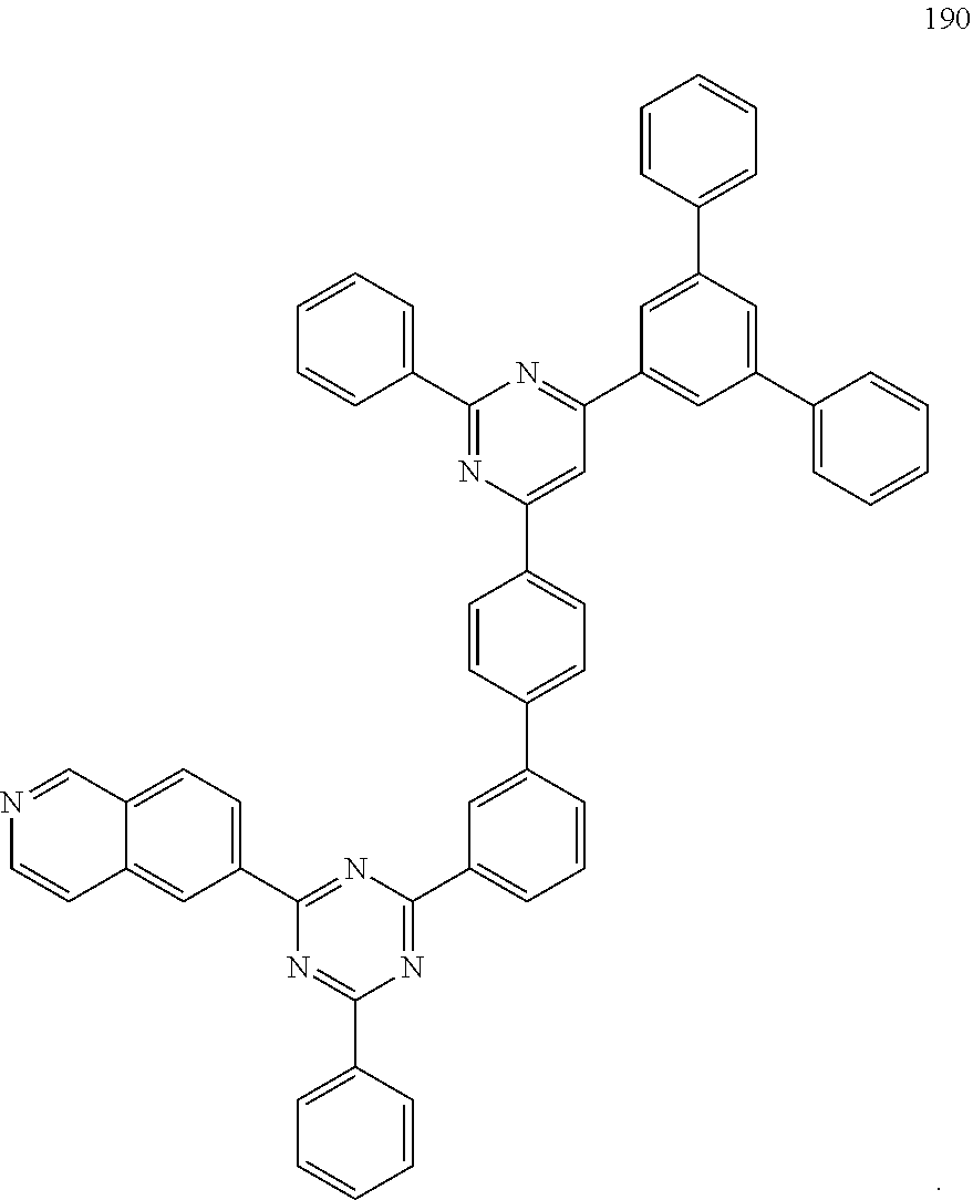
C12=CC=C(C3=NC(C4=CC=CC(C5=CC=C(C6=CC(C7=CC(C8=CC=CC=C8)=CC(C8=CC=CC=C8)=C7)=NC(C7=CC=CC=C7)=N6)C=C5)=C4)=NC(C4=CC=CC=C4)=N3)C=C1C=CN=C2
